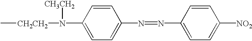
C[CH2CH2]N([CH3CH2])C1=CC=C(N=NC2=CC=C([NO2])C=C2)C=C1
